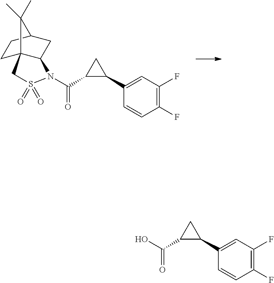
C1C23C(CC(C1)C2(C)C)N(C(C1C(C2=CC(F)=C(F)C=C2)C1)=O)S(=O)(=O)C3.OC(C1C(C2=CC(F)=C(F)C=C2)C1)=O
